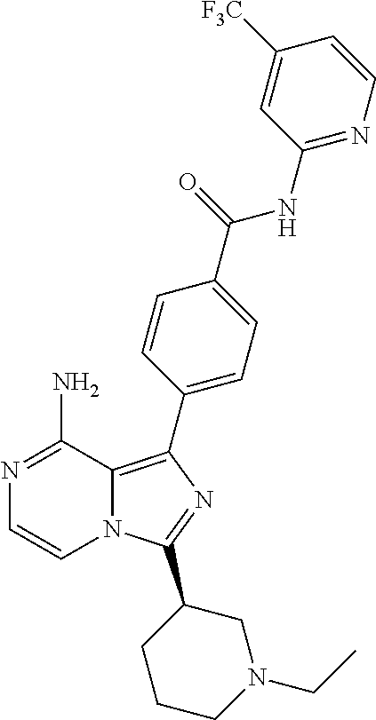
N1=C(N)C2=C(C3=CC=C(C(=O)NC4=NC=CC([F3C])=C4)C=C3)N=C(C3CCCN(CC)C3)N2C=C1
